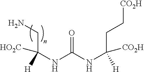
C(C(NC(NC(CC[CO2H])([H])[CO2H])=O)([H])[HO2C])N
